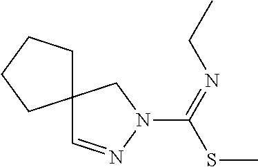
C12(CCCC1)C=NN(C(=NCC)SC)C2
